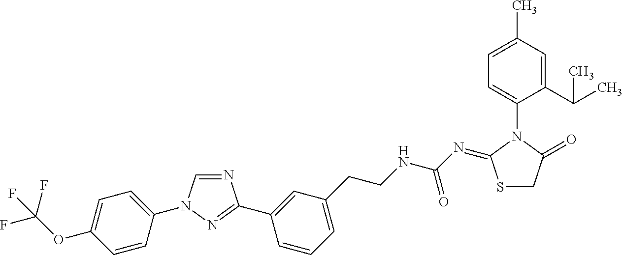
N1=CN(C2=CC=C(OC(F)(F)F)C=C2)N=C1C1=CC(CCNC(N=C2SCC(=O)N2C2=CC=C(C)C=C2C(C)C)=O)=CC=C1
